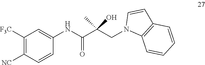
C1([F3C])=C([NC])C=CC(NC(C(CN2C3=C(C=C2)C=CC=C3)(C)O)=O)=C1
